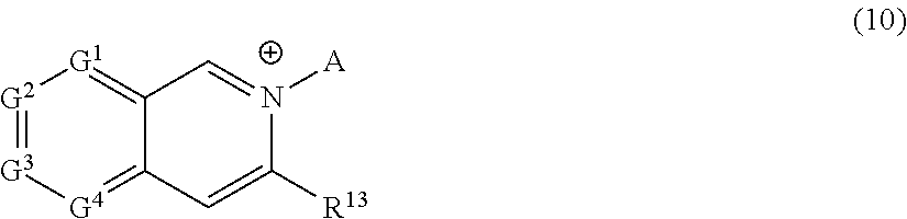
[G2]1=[G3][G4]=C2C(=[G1]1)C=[N+]([A])C([R13])=C2
